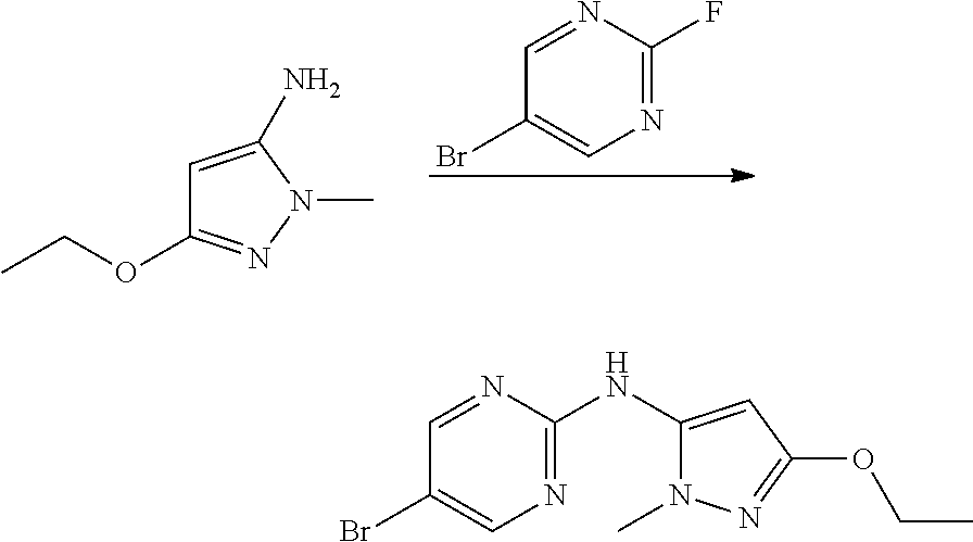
N1=C(F)N=CC(Br)=C1.C1=C(N)N(C)N=C1OCC.C1(NC2=NC=C(Br)C=N2)=CC(OCC)=NN1C
